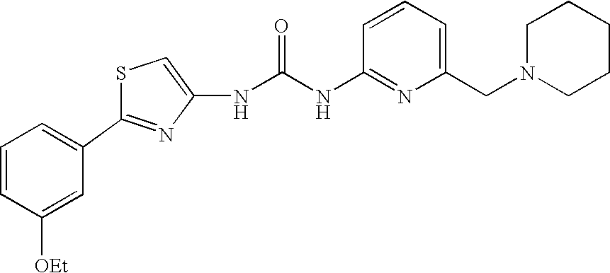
C(NC1=NC(CN2CCCCC2)=CC=C1)(=O)NC1=CSC(C2=CC=CC([OEt])=C2)=N1
